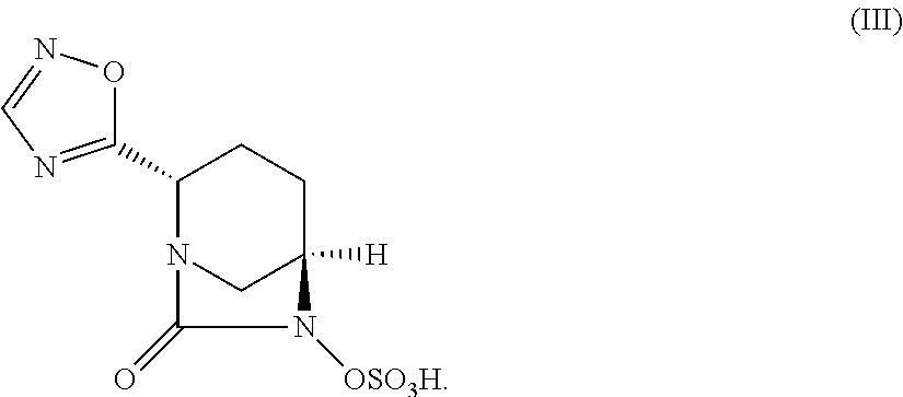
C1(C2=NC=NO2)N2CC([H])(CC1)N([OSO3H])C2=O
